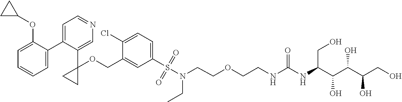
C1=C(C2=CC=NC=C2C2(OCC3=CC(S(N(CCOCCNC(NC(CO)C(C(C(CO)O)O)O)=O)CC)(=O)=O)=CC=C3Cl)CC2)C(OC2CC2)=CC=C1
